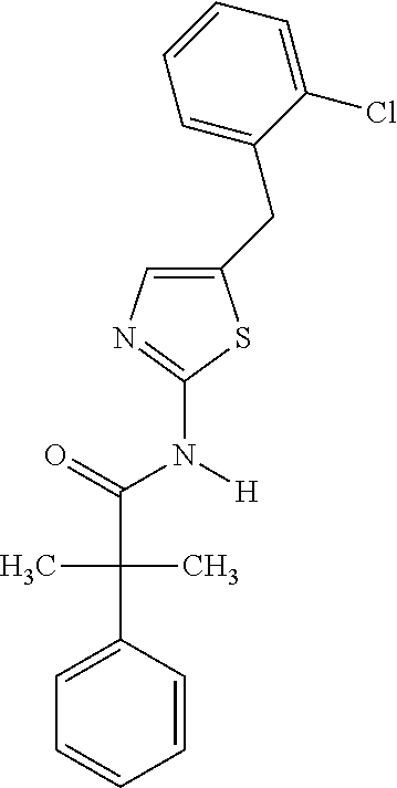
C1=CC(C(C(=O)N(C2=NC=C(CC3=CC=CC=C3Cl)S2)[H])(C)C)=CC=C1
